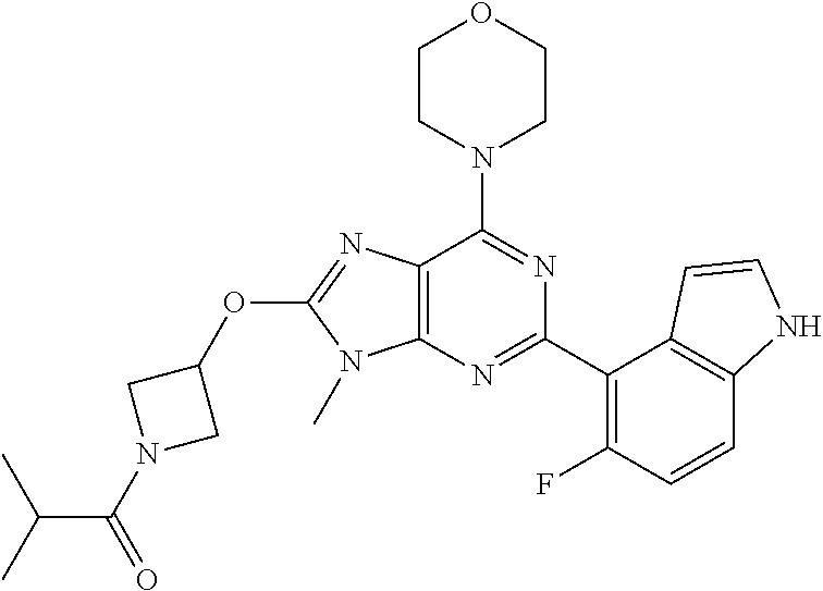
C12=C(N=C(C3=C(F)C=CC4=C3C=CN4)N=C1N1CCOCC1)N(C)C(OC1CN(C(=O)C(C)C)C1)=N2
